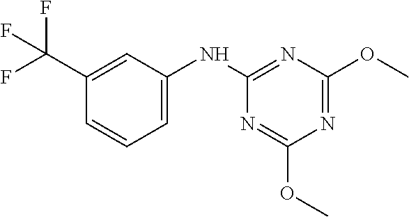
C1(C(F)(F)F)=CC(NC2=NC(OC)=NC(OC)=N2)=CC=C1
